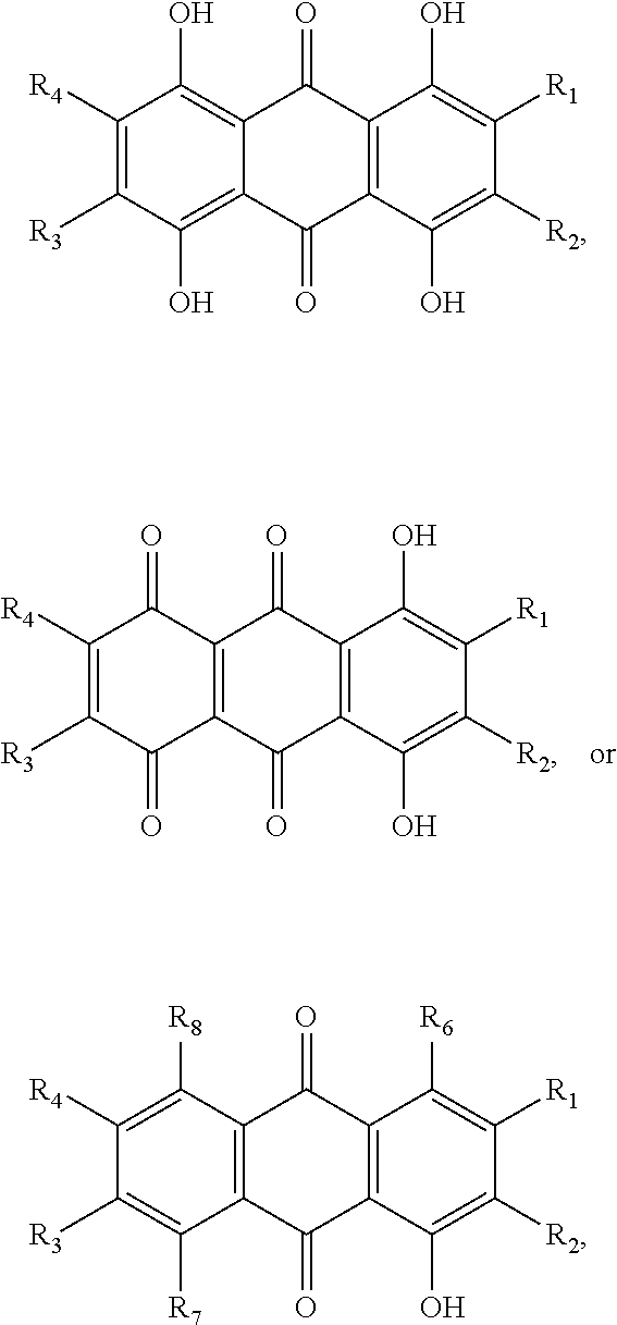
C1([R4])=C([R3])C(=O)C2=C(C1=O)C(=O)C1=C(C2=O)C(O)=C([R2])C([R1])=C1O.C1([R4])=C([R3])C(O)=C2C(=C1O)C(=O)C1=C(C2=O)C(O)=C([R2])C([R1])=C1O.C1([R4])=C([R8])C2=C(C([R7])=C1[R3])C(=O)C1=C(C2=O)C([R6])=C([R1])C([R2])=C1O
